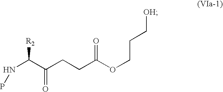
N(C(C(CCC(OCCC[OH])=O)=O)[R2])P
